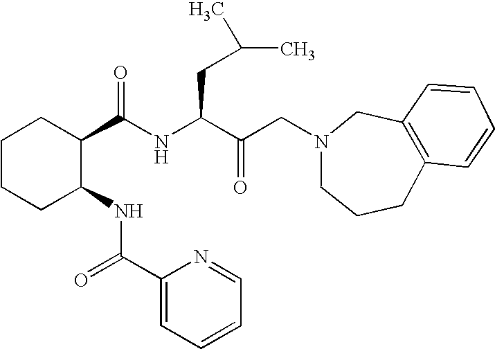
C1CCC(NC(C2=CC=CC=N2)=O)C(C(NC(C(CN2CCCC3=C(C2)C=CC=C3)=O)CC(C)C)=O)C1
